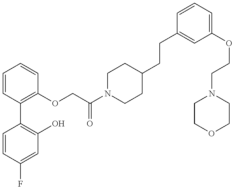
C1=CC(F)=CC(O)=C1C1=C(OCC(N2CCC(CCC3=CC(OCCN4CCOCC4)=CC=C3)CC2)=O)C=CC=C1
